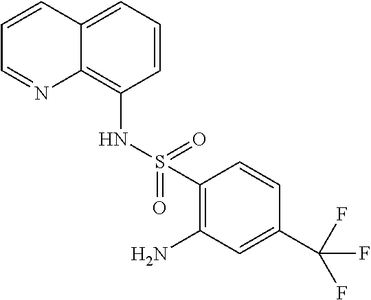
C1=CC=C2C(=C1NS(C1=C(N)C=C(C(F)(F)F)C=C1)(=O)=O)N=CC=C2
